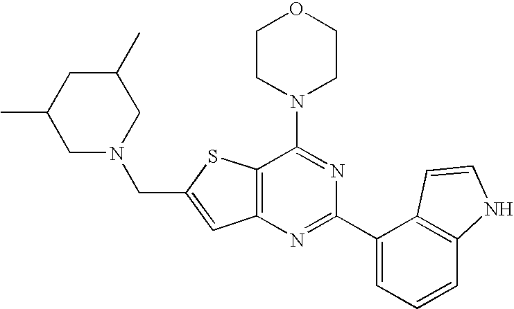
C12=C(N=C(C3=CC=CC4=C3C=CN4)N=C1N1CCOCC1)C=C(CN1CC(C)CC(C)C1)S2
